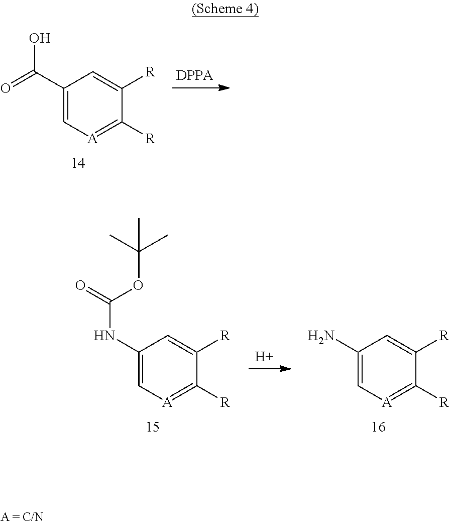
C1(C(=O)O)=C[A]=C([R])C([R])=C1.C1(NC(OC(C)(C)C)=O)=C[A]=C([R])C([R])=C1.[H].C1(N)=C[A]=C([R])C([R])=C1
